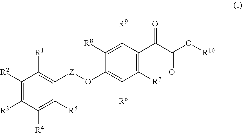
C1([R2])=C([R3])C([R4])=C([R5])C([Z]OC2=C([R6])C([R7])=C(C(C(O[R10])=O)=O)C([R9])=C2[R8])=C1[R1]
